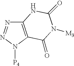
C12=C(N([P4])N=N1)C(=O)N([M3])C(=O)N2
